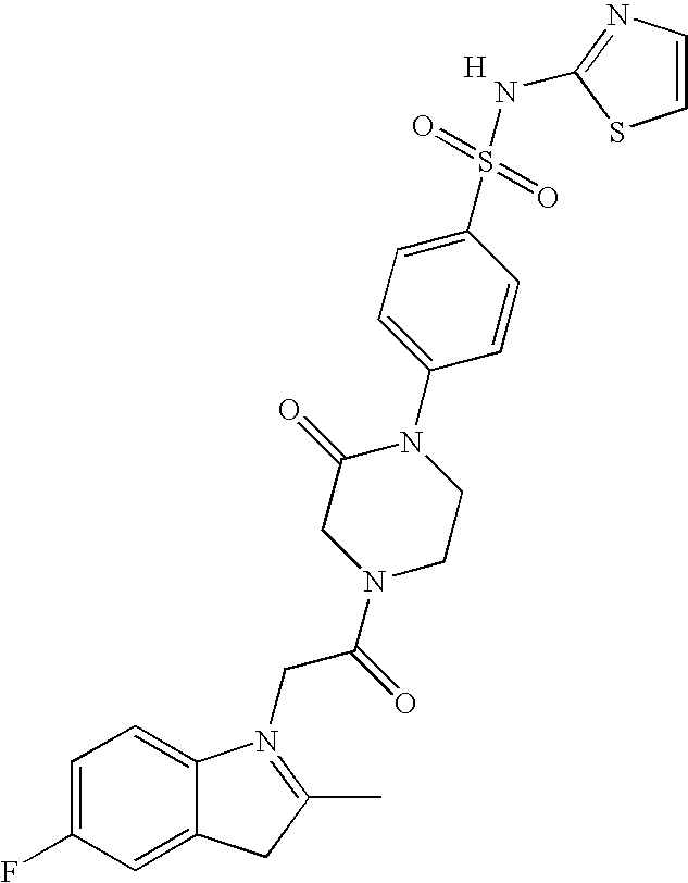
C1=C(F)C=C2C(=C1)N(CC(N1CCN(C3=CC=C(S(=O)(=O)NC4=NC=CS4)C=C3)C(=O)C1)=O)=C(C)C2.[H]
